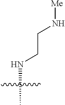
N(C)CCN[Me]
